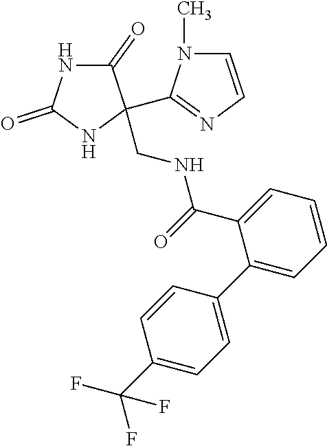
C1(=O)NC(=O)NC1(CNC(C1=CC=CC=C1C1=CC=C(C(F)(F)F)C=C1)=O)C1=NC=CN1C
